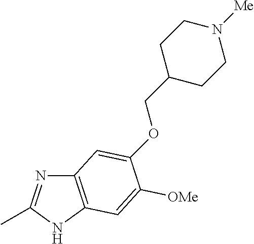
C12=C(NC(C)=N1)C=C([OMe])C(OCC1CCN([Me])CC1)=C2
